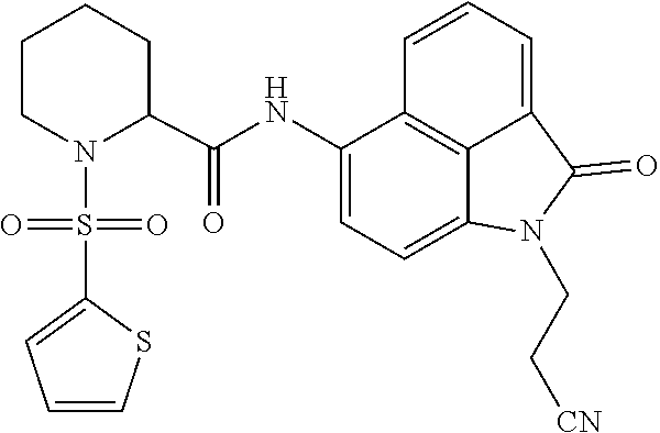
C1=C2C(=O)N(CC[CN])C3=CC=C(NC(C4CCCCN4S(=O)(C4=CC=CS4)=O)=O)C(=C23)C=C1
